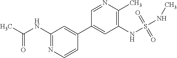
O=C(NC1=NC=CC(C2=CC(NS(NC)(=O)=O)=C(C)N=C2)=C1)C
